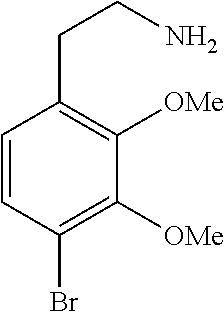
C1=CC(Br)=C([OMe])C([OMe])=C1CCN
